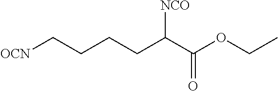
C(CCC(C(OCC)=O)[NCO])C[OCN]
